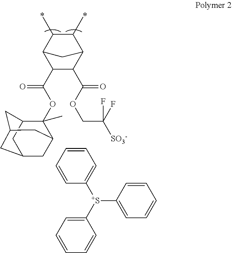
C1(C(OC2(C)C3CC4CC2CC(C3)C4)=O)C(C(OCC([SO3-])(F)F)=O)C2C(C)C(C)C1C2.C1([S+](C2=CC=CC=C2)C2=CC=CC=C2)=CC=CC=C1
